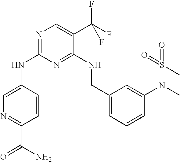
C1(NC2=NC=C(C(F)(F)F)C(NCC3=CC=CC(N(C)S(=O)(=O)C)=C3)=N2)=CN=C(C(N)=O)C=C1
